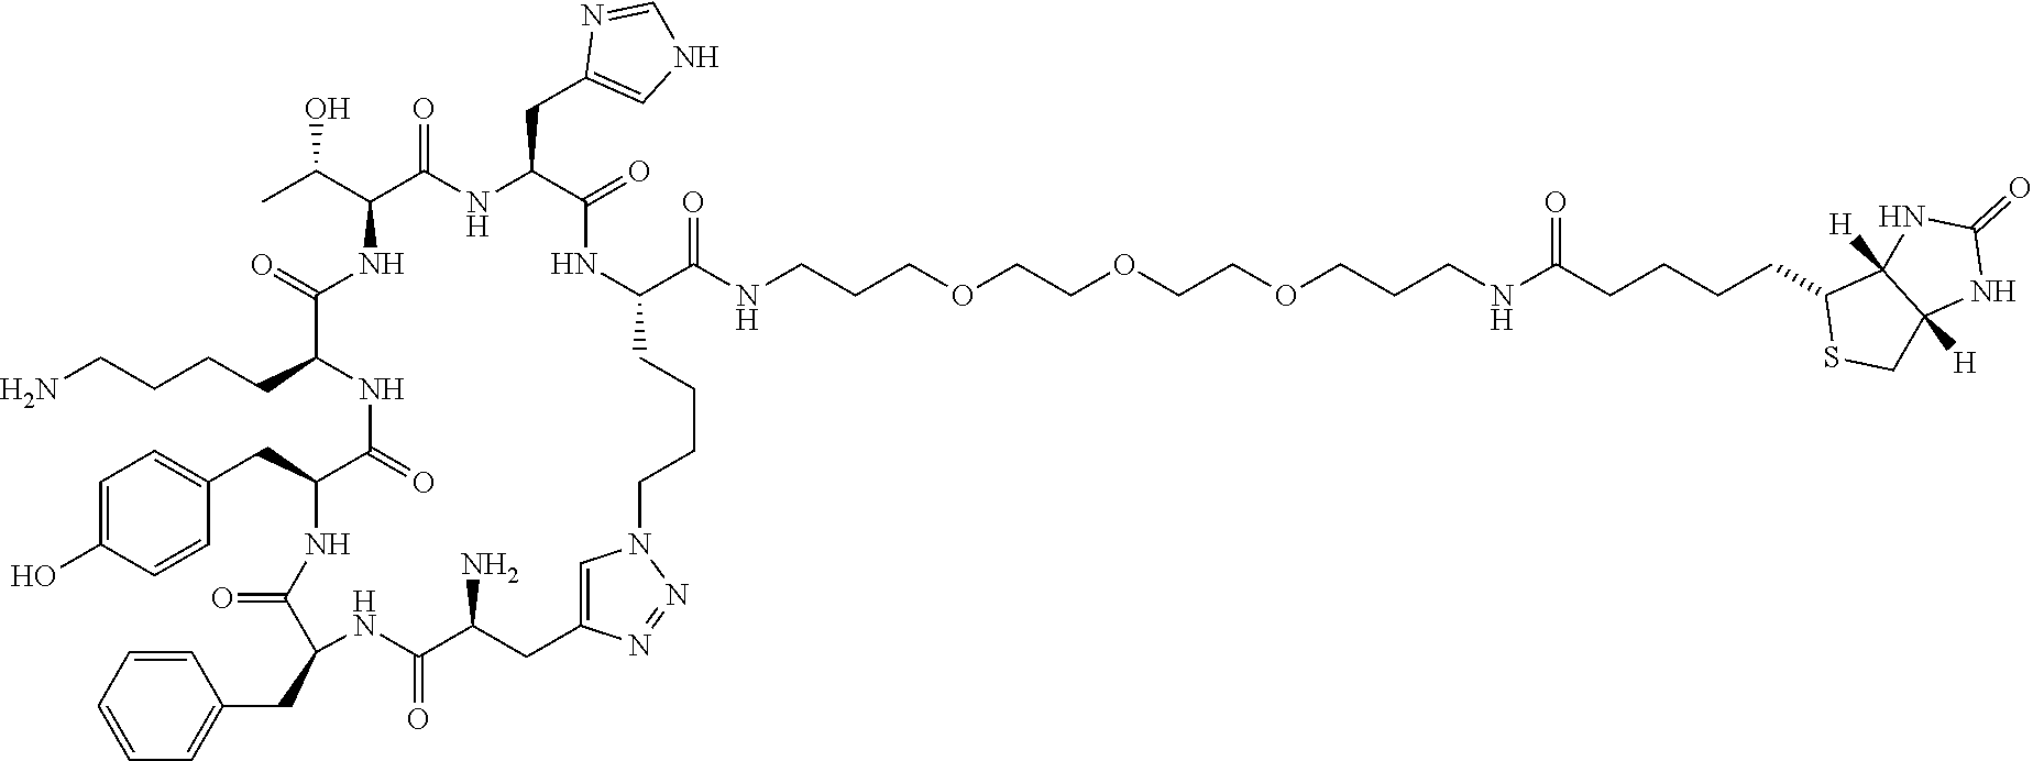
C1=CC=CC=C1CC1C(=O)NC(CC2=CC=C(O)C=C2)C(=O)NC(CCCCN)C(=O)NC(C(C)O)C(=O)NC(CC2=CNC=N2)C(=O)NC(C(NCCCOCCOCCOCCCNC(CCCCC2SCC3([H])C2([H])NC(=O)N3)=O)=O)CCCCN2C=C(CC(N)C(=O)N1)N=N2
